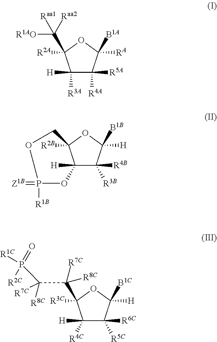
C1([H])([R4C])C([R6C])([R5C])C([B1C])([H])OC1([R3C])C([R7C])([R8C])C([R7C])([R8C])P([R1C])(=O)[R2C].C1([H])([R3A])C([R5A])([R4A])C([B1A])([RA])OC1(C([Raa2])([R1AO])[Raa1])[R2A].C12([H])C([R4B])([R3B])C([B1B])([H])OC1([R2B])COP([R1B])(=[Z1B])O2
